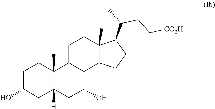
C1C(O)CC2([H])C(C)(C1)C1C(C(O)C2)C2C(C)(CC1)C(C(C)CC[CO2H])CC2
